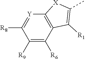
[Y]1=C([R8])C([R9])=C([R6])C2=C1[X]C(C)=C2[R1]
